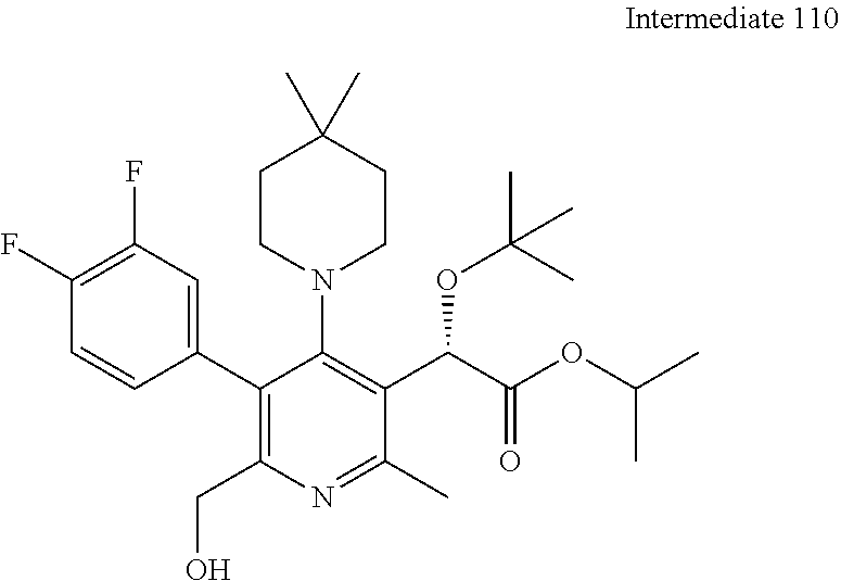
C1(F)=C(F)C=C(C2=C(CO)N=C(C)C(C(C(OC(C)C)=O)OC(C)(C)C)=C2N2CCC(C)(C)CC2)C=C1
